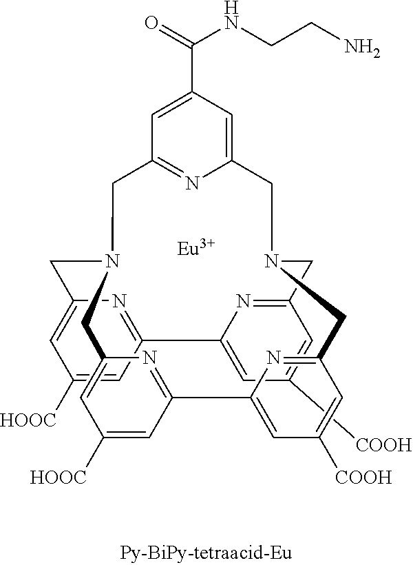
[Eu].C1([COOH])=CC2=NC(=C1)C1=NC(=CC([HOOC])=C1)CN1CC3=CC([HOOC])=CC(=N3)C3=CC([COOH])=CC(=N3)CN(C2)CC2=CC(C(=O)NCCN)=CC(=N2)C1
